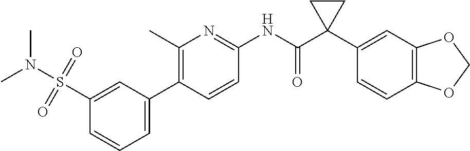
C1(C)=C(C2=CC=CC(S(N(C)C)(=O)=O)=C2)C=CC(NC(C2(C3=CC4=C(C=C3)OCO4)CC2)=O)=N1
